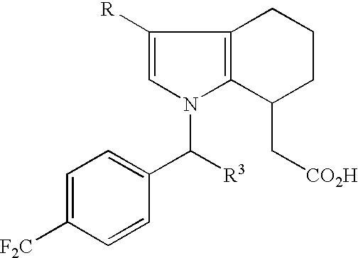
C1=C([F2C])C=CC(C([R3])N2C3=C(C([R])=C2)CCCC3C[CO2H])=C1
